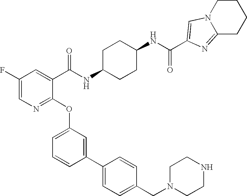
C1(F)=CN=C(OC2=CC=CC(C3=CC=C(CN4CCNCC4)C=C3)=C2)C(C(NC2CCC(NC(=O)C3=CN4C(=N3)CCCC4)CC2)=O)=C1
